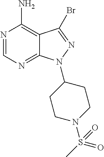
C12=C(N)N=CN=C1N(C1CCN(S(C)(=O)=O)CC1)N=C2Br
